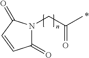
C1(=O)N(CC(C)=O)C(=O)C=C1
